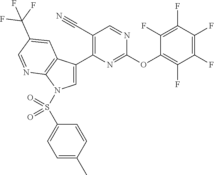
C1=C(C2=C(C#N)C=NC(OC3=C(F)C(F)=C(F)C(F)=C3F)=N2)C2=C(N1S(C1=CC=C(C)C=C1)(=O)=O)N=CC(C(F)(F)F)=C2
